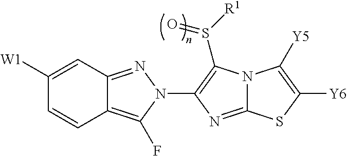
C1([W1])=CC2=NN(C3=C(S([R1])=O)N4C(=N3)SC([Y6])=C4[Y5])C(F)=C2C=C1
